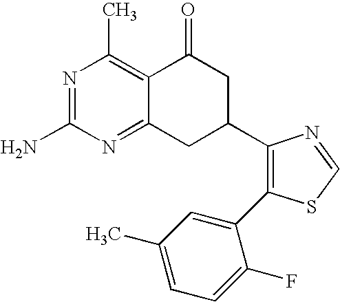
C1(C2CC(=O)C3=C(C)N=C(N)N=C3C2)=C(C2=CC(C)=CC=C2F)SC=N1
